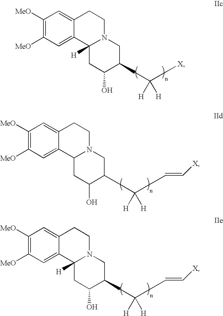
C1([MeO])=C([MeO])C=C2C(=C1)CCN1C2([H])CC(O)C(CC(C[X])([H])[H])C1.C1([MeO])=C([MeO])C=C2C(=C1)CCN1C2CC(O)C(CC(CC=C[X])([H])[H])C1.C1([MeO])=C([MeO])C=C2C(=C1)CCN1C2([H])CC(O)C(CC(CC=C[X])([H])[H])C1
